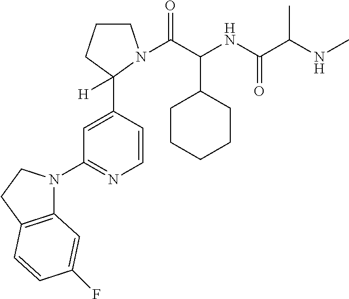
C1=CC(C2([H])CCCN2C(C(NC(C(NC)C)=O)C2CCCCC2)=O)=CC(N2C3=C(CC2)C=CC(F)=C3)=N1
